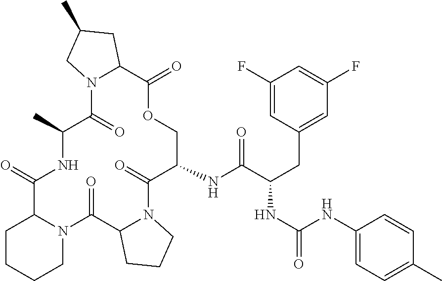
N(C1COC(=O)C2N(C(=O)C(C)NC(=O)C3N(C(=O)C4N(C1=O)CCC4)CCCC3)CC(C)C2)C(C(CC1=CC(F)=CC(F)=C1)NC(=O)NC1=CC=C(C)C=C1)=O
